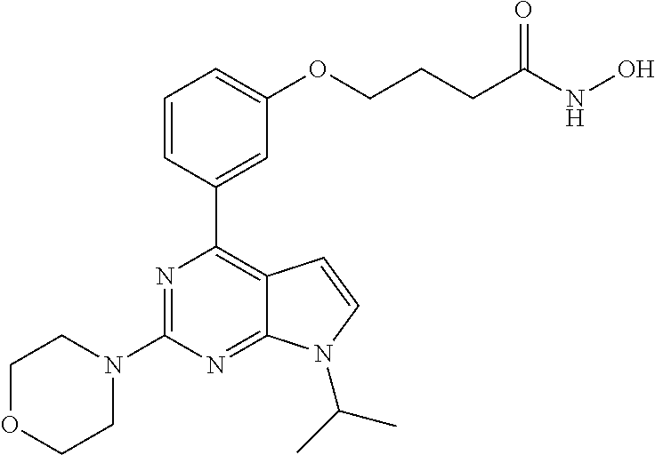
C1=CC(C2=C3C(=NC(N4CCOCC4)=N2)N(C(C)C)C=C3)=CC(OCCCC(NO)=O)=C1
